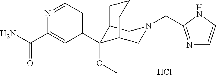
C(N1CC2C(OC)(C3=CC=NC(C(N)=O)=C3)C(C1)CCC2)C1=NC=CN1.Cl
